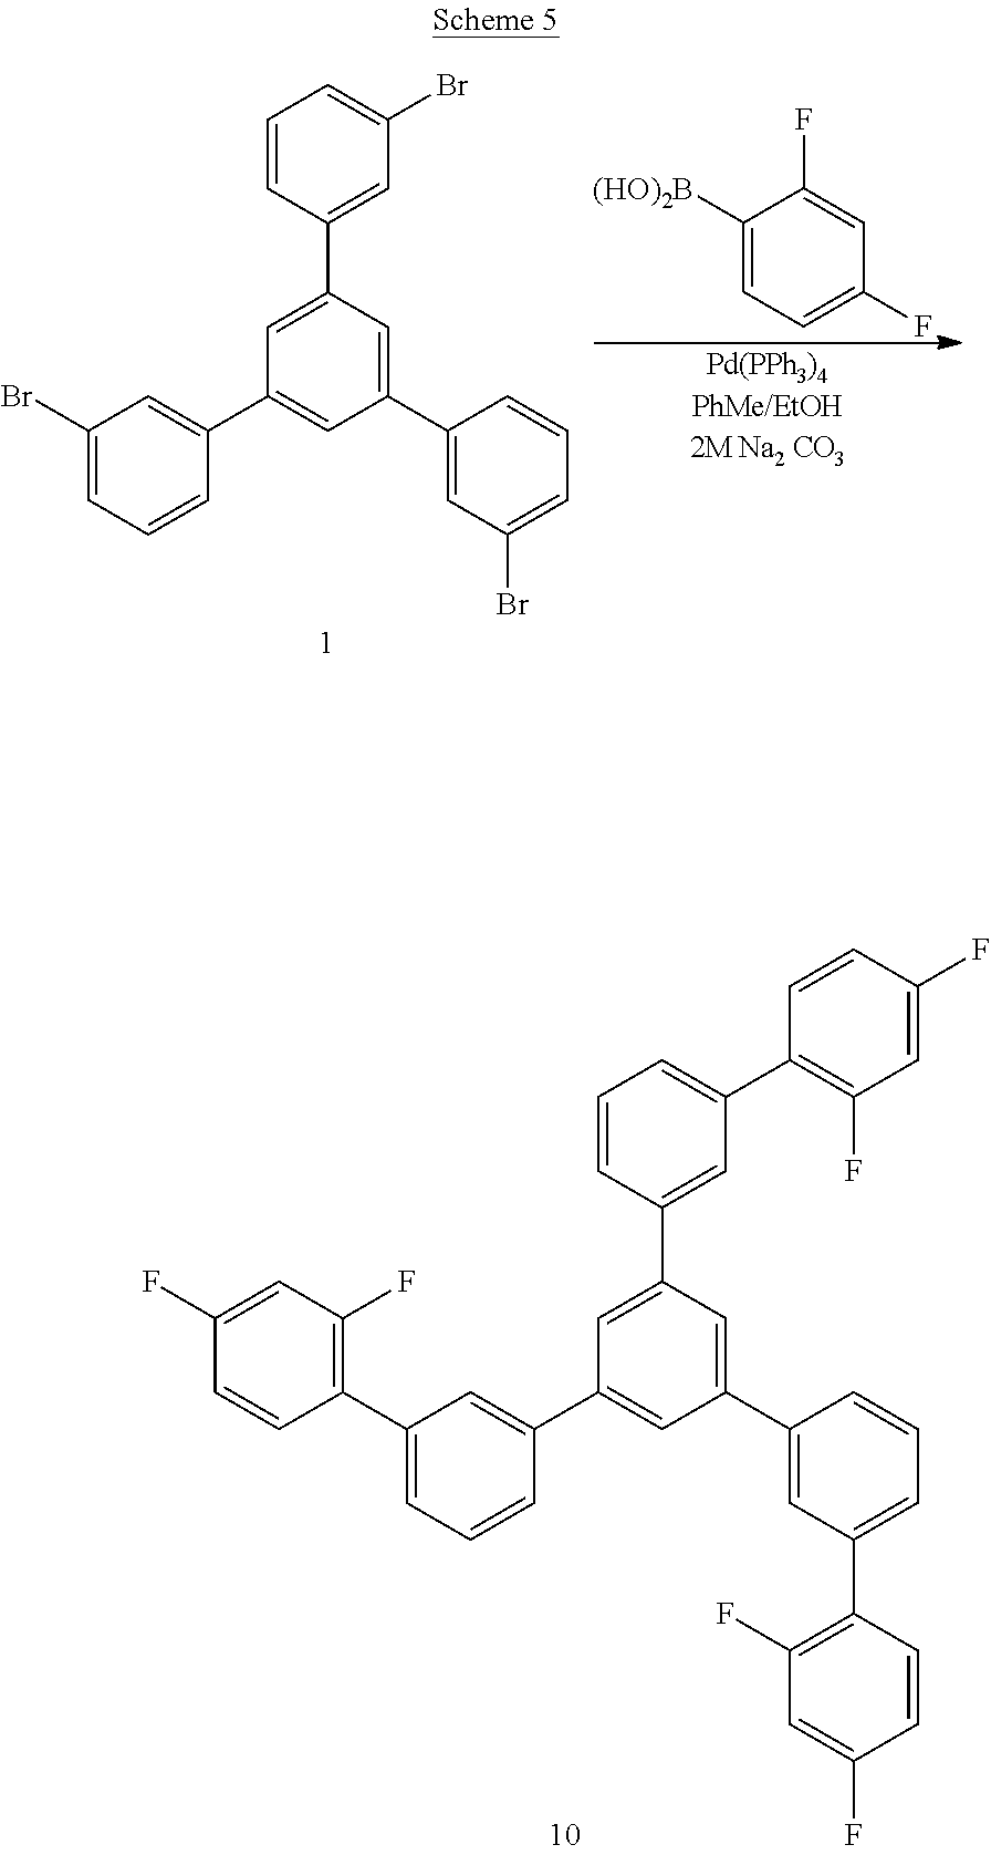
C1=CC(C2=CC(C3=CC(C4=C(F)C=C(F)C=C4)=CC=C3)=CC(C3=CC(C4=C(F)C=C(F)C=C4)=CC=C3)=C2)=CC(C2=C(F)C=C(F)C=C2)=C1.C1=CC(C2=CC(C3=CC(Br)=CC=C3)=CC(C3=CC(Br)=CC=C3)=C2)=CC(Br)=C1.C1([(HO)2B])=CC=C(F)C=C1F
